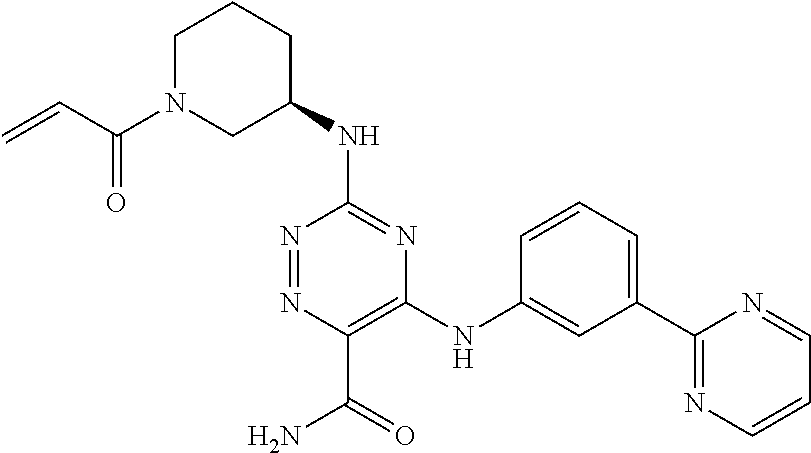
C1(NC2=NC(NC3=CC(C4=NC=CC=N4)=CC=C3)=C(C(=O)N)N=N2)CCCN(C(=O)C=C)C1
